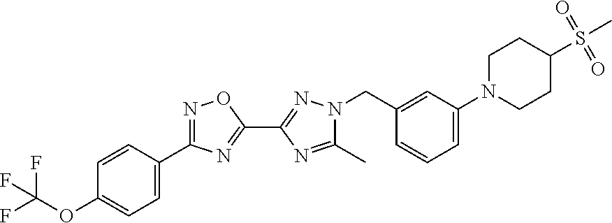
C1=C(C2=NOC(C3=NN(CC4=CC(N5CCC(S(C)(=O)=O)CC5)=CC=C4)C(C)=N3)=N2)C=CC(OC(F)(F)F)=C1
